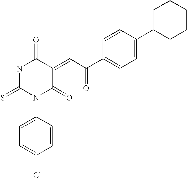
N1C(=S)N(C2=CC=C(Cl)C=C2)C(=O)C(=CC(=O)C2=CC=C(C3CCCCC3)C=C2)C1=O
